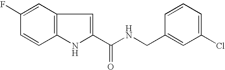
C12=C(C=C(F)C=C1)C=C(C(NCC1=CC(Cl)=CC=C1)=O)N2
